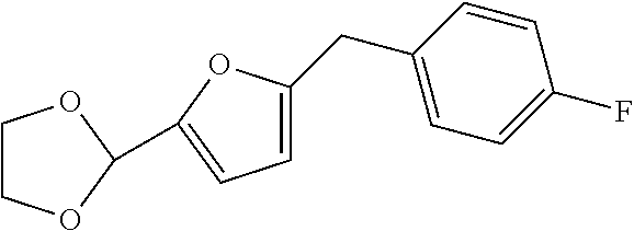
C1COC(C2=CC=C(CC3=CC=C(F)C=C3)O2)O1
